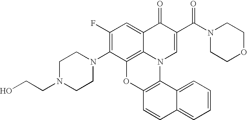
C1(N2CCN(CCO)CC2)=C(F)C=C2C3=C1OC1=C(N3C=C(C(N3CCOCC3)=O)C2=O)C2=CC=CC=C2C=C1
